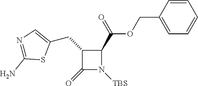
C1(CC2=CN=C(N)S2)C(=O)N([TBS])C1C(=O)OCC1=CC=CC=C1
